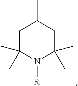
C1C(C)(C)N([R])C(C)(C)CC1C
